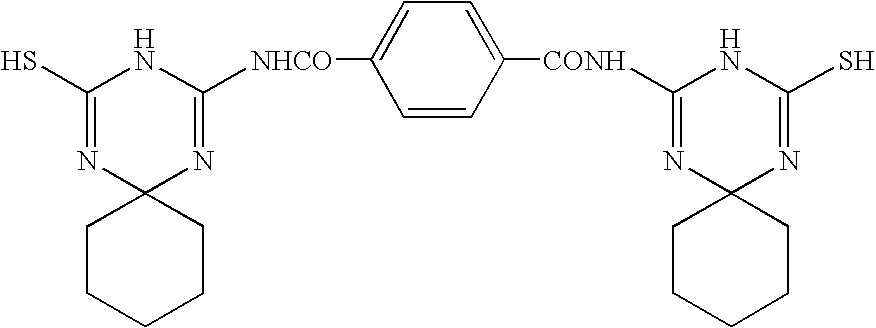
C1(S)=NC2(N=C([NHCO]C3=CC=C([CONH]C4=NC5(N=C(S)N4)CCCCC5)C=C3)N1)CCCCC2
